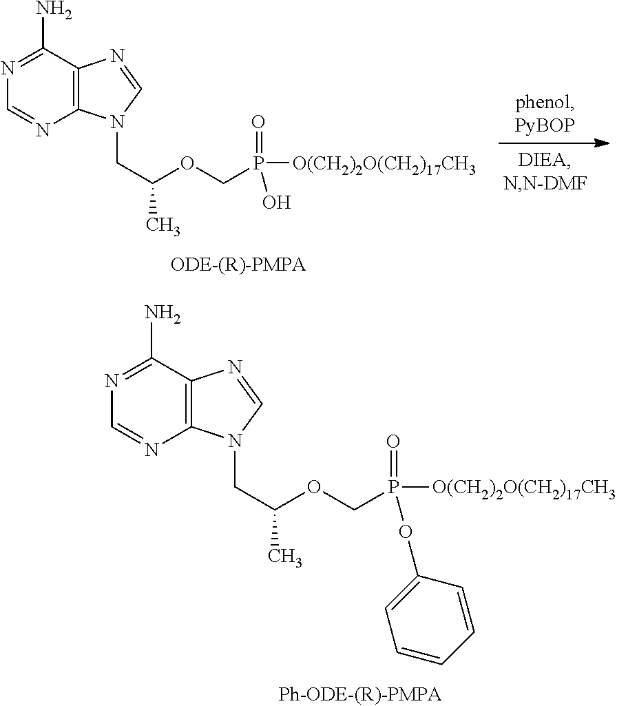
N1=C(N)C2=C(N=C1)N(CC(OCP(=O)([O(CH2)2O(CH2)17CH3])OC1=CC=CC=C1)C)C=N2.N1=C(N)C2=C(N=C1)N(CC(OCP(=O)([O(CH2)2O(CH2)17CH3])O)C)C=N2
